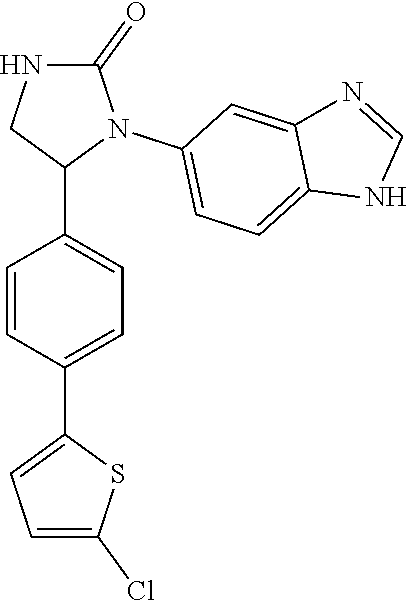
C1=CC(C2=CC=C(Cl)S2)=CC=C1C1N(C2=CC=C3C(=C2)N=CN3)C(=O)NC1
